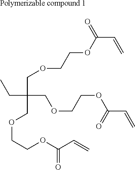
CCC(COCCOC(C=C)=O)(COCCOC(C=C)=O)COCCOC(C=C)=O.[Polymerizable compound 1]
